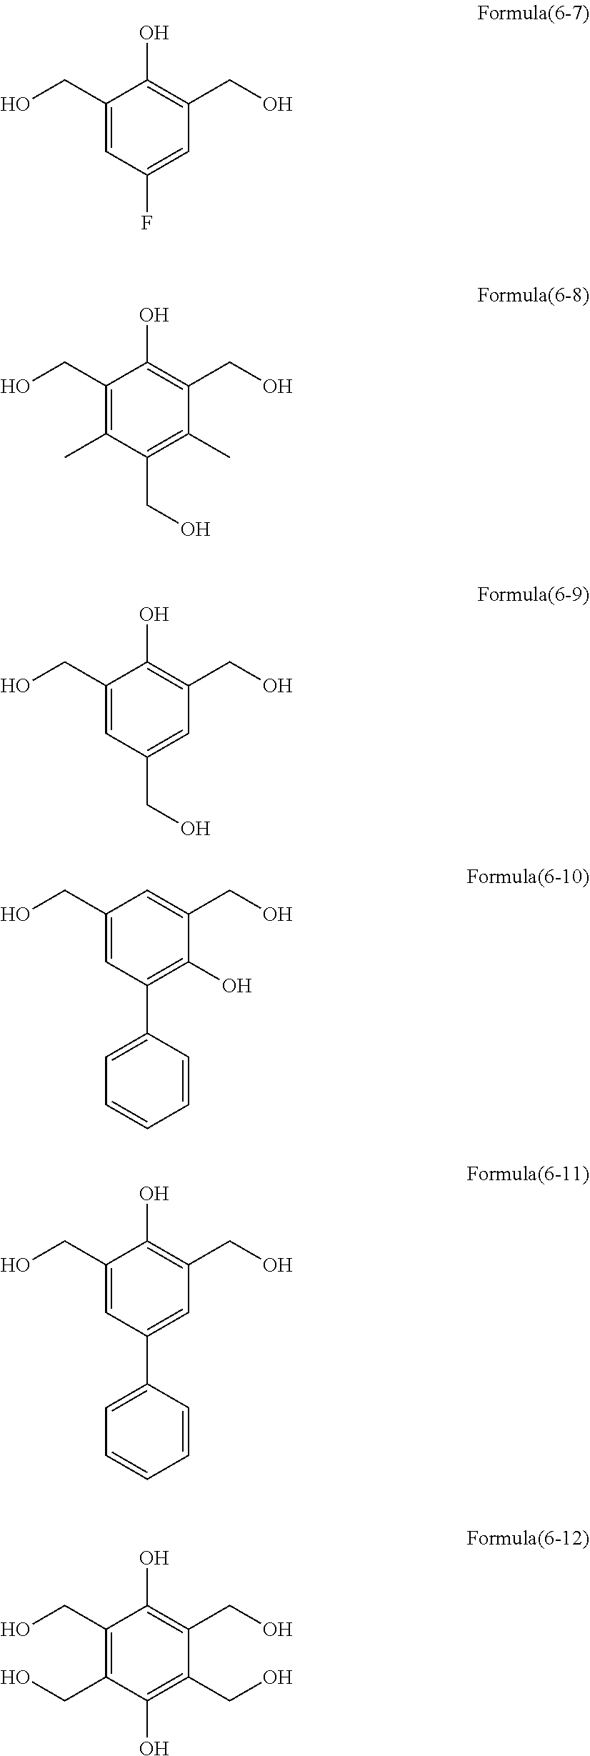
C1(CO)=CC(F)=CC(CO)=C1O.C1(CO)=C(C)C(CO)=C(C)C(CO)=C1O.C1(CO)=CC(CO)=CC(CO)=C1O.C1(CO)=CC(C2=CC=CC=C2)=C(O)C(CO)=C1.C1(CO)=CC(C2=CC=CC=C2)=CC(CO)=C1O.C1(CO)=C(CO)C(O)=C(CO)C(CO)=C1O
